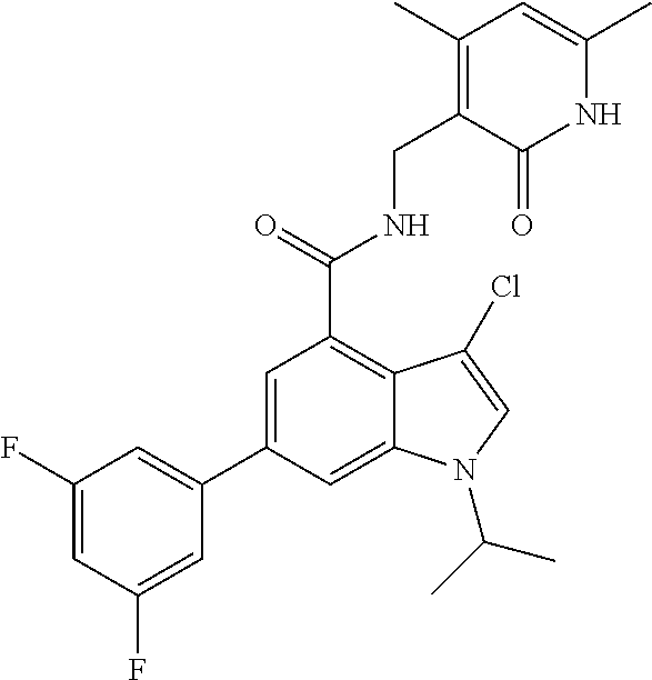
C1=C(C2=CC(F)=CC(F)=C2)C=C2C(=C1C(NCC1=C(C)C=C(C)NC1=O)=O)C(Cl)=CN2C(C)C
